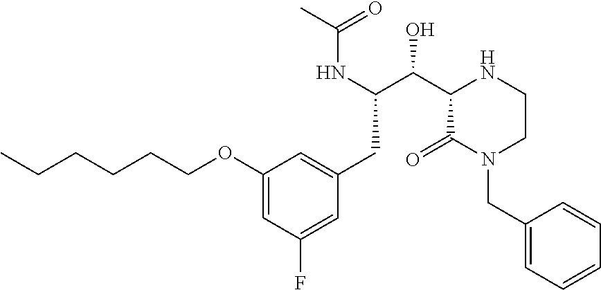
C1(OCCCCCC)=CC(F)=CC(CC(C(O)C2C(=O)N(CC3=CC=CC=C3)CCN2)NC(C)=O)=C1
